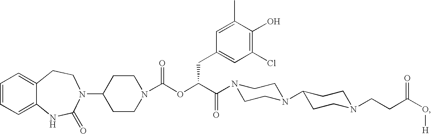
C1=CC=C2C(=C1)CCN(C1CCN(C(OC(C(=O)N3CCN(C4CCN(CCC(O[H])=O)CC4)CC3)CC3=CC(Cl)=C(O)C(C)=C3)=O)CC1)C(=O)N2
